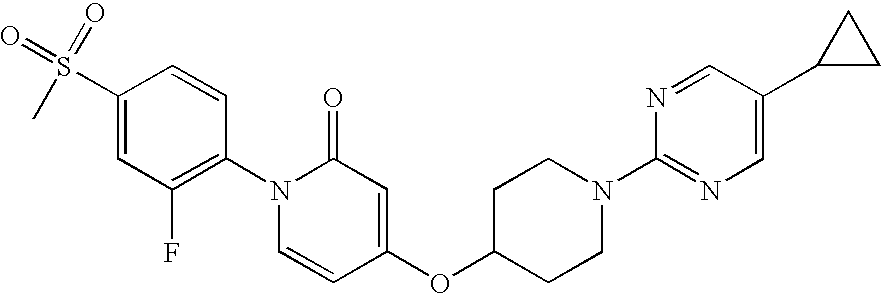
C1(S(=O)(=O)C)=CC(F)=C(N2C=CC(OC3CCN(C4=NC=C(C5CC5)C=N4)CC3)=CC2=O)C=C1
